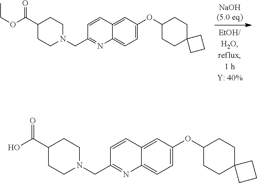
C1(C(OCC)=O)CCN(CC2=NC3=CC=C(OC4CCC5(CC4)CCC5)C=C3C=C2)CC1.C1(C(O)=O)CCN(CC2=NC3=CC=C(OC4CCC5(CC4)CCC5)C=C3C=C2)CC1
